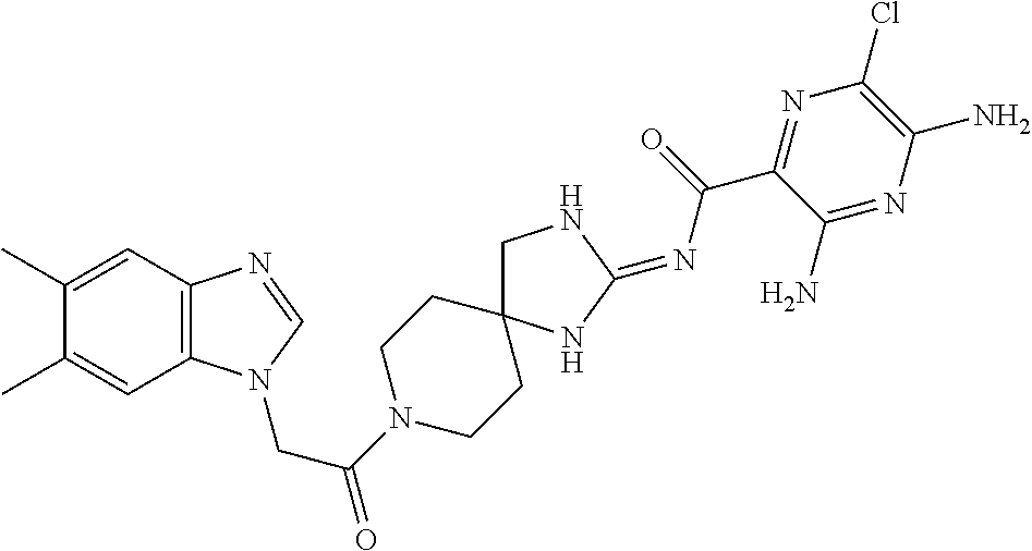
C1(C)=CC2=C(C=C1C)N(CC(N1CCC3(CC1)CNC(=NC(=O)C1=NC(Cl)=C(N)N=C1N)N3)=O)C=N2
